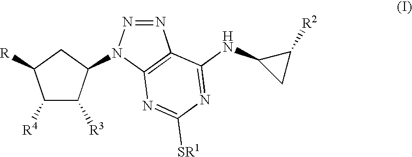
C1([R4])C([R3])C(N2N=NC3=C2N=C([SR1])N=C3NC2CC2[R2])CC1[R]
